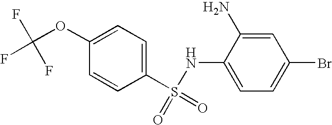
C1=CC(S(=O)(=O)NC2=CC=C(Br)C=C2N)=CC=C1OC(F)(F)F
